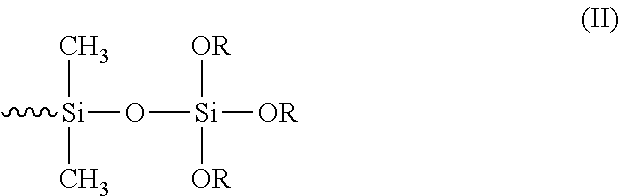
C[Si](O[Si]([OR])([OR])[OR])(C)C
